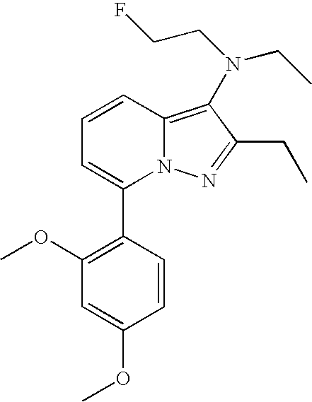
C1(C2=CC=CC3=C(N(CC)CCF)C(CC)=NN23)=C(OC)C=C(OC)C=C1
